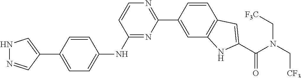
C1=C(C2=CNN=C2)C=CC(NC2=NC(C3=CC4=C(C=C3)C=C(C(N(C[CF3])C[F3C])=O)N4)=NC=C2)=C1
